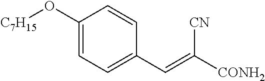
C1(O[C7H15])=CC=C(C=C([CONH2])[CN])C=C1
